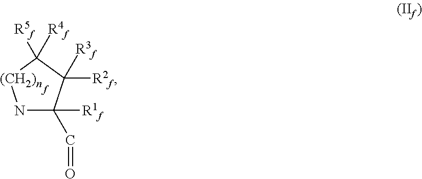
N1C([R1f])(C=O)C([R2f])([R3f])C([R4f])([R5f])[(CH2)n]1
